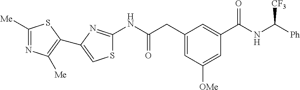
C1([Me])=NC([Me])=C(C2=CSC(NC(CC3=CC([OMe])=CC(C(NC([Ph])[CF3])=O)=C3)=O)=N2)S1
